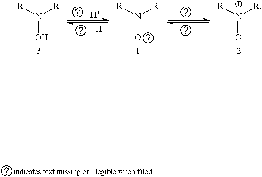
N([R])([R])O.N([R])([R])O.[N+]([R])([R])=O.[H].[-H+]
